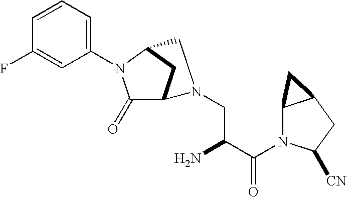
C1(=O)C2CC(N1C1=CC=CC(F)=C1)CN2CC(C(N1C2C(CC1[CN])C2)=O)N
